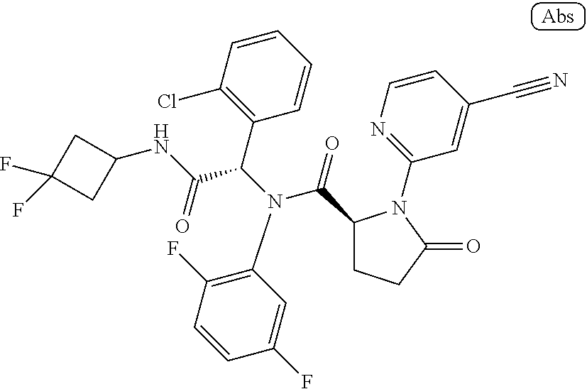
C1(NC(=O)C(C2=C(Cl)C=CC=C2)N(C2=C(F)C=CC(F)=C2)C(=O)C2CCC(=O)N2C2=NC=CC(C#N)=C2)CC(F)(F)C1
